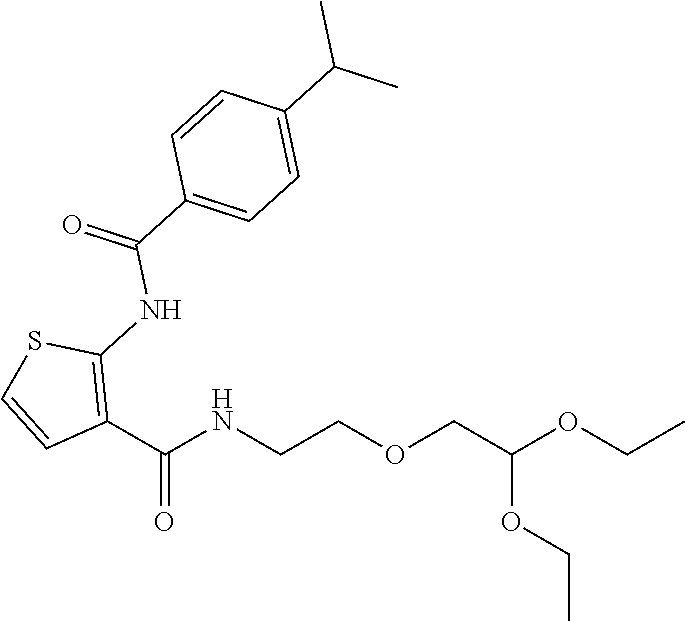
C1(C(NCCOCC(OCC)OCC)=O)=C(NC(C2=CC=C(C(C)C)C=C2)=O)SC=C1
